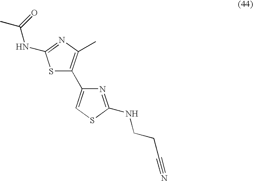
S1C(C2=CSC(NCCC#N)=N2)=C(C)N=C1NC(C)=O
